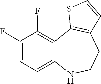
C1(F)=CC=C2C(=C1F)C1=C(CCN2)C=CS1
